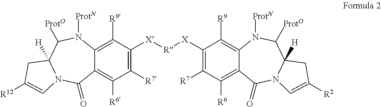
C12=C([R9])C([X][R][X]C3=C([R7])C([R6])=C4C(=C3[R9])N([ProtN])C([ProtO])C3([H])N(C4=O)C=C([R2])C3)=C([R7])C([R6])=C1C(=O)N1C([H])(C([ProtO])N2[ProtN])CC([R12])=C1
